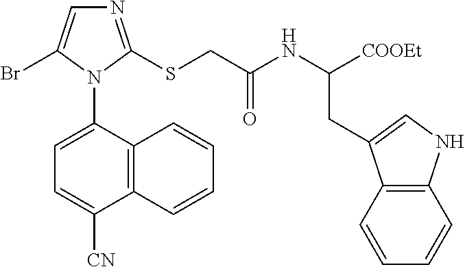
C12=C(C(N3C(Br)=CN=C3SCC(NC([COOEt])CC3=CNC4=C3C=CC=C4)=O)=CC=C1[CN])C=CC=C2
